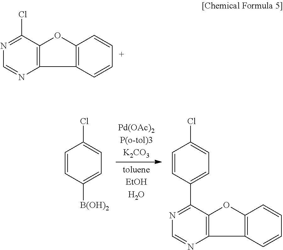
N1=C(Cl)C2=C(N=C1)C1=C(O2)C=CC=C1.C1=CC([B(OH)2])=CC=C1Cl.C1=CC(C2=NC=NC3=C2OC2=C3C=CC=C2)=CC=C1Cl
